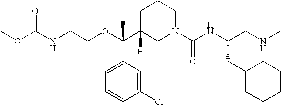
O(C(C1([H])CN(C(NC(CNC)CC2CCCCC2)=O)CCC1)(C1=CC=CC(Cl)=C1)C)CCNC(OC)=O
